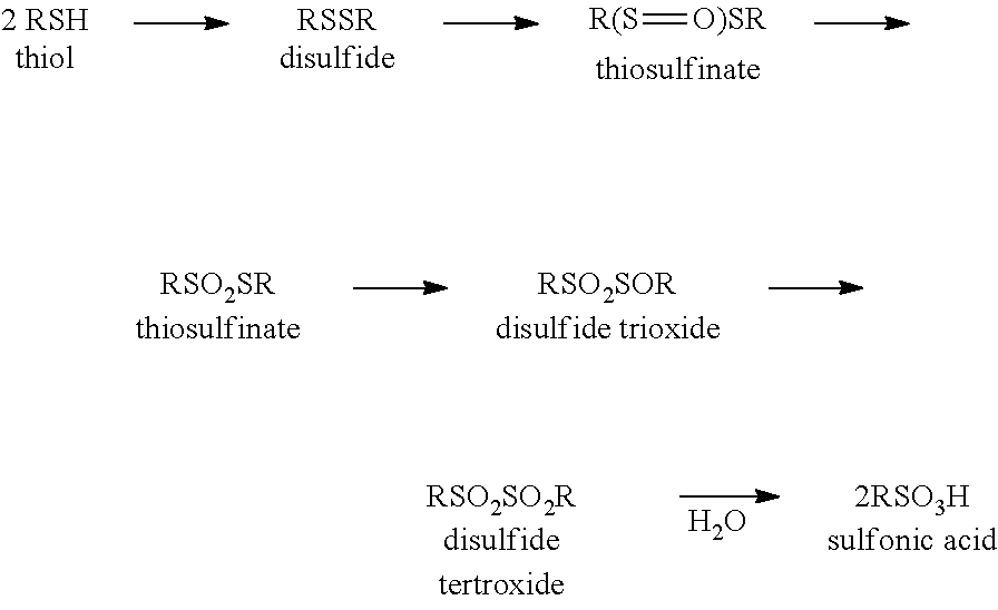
[R(S]=[O)SR].O
